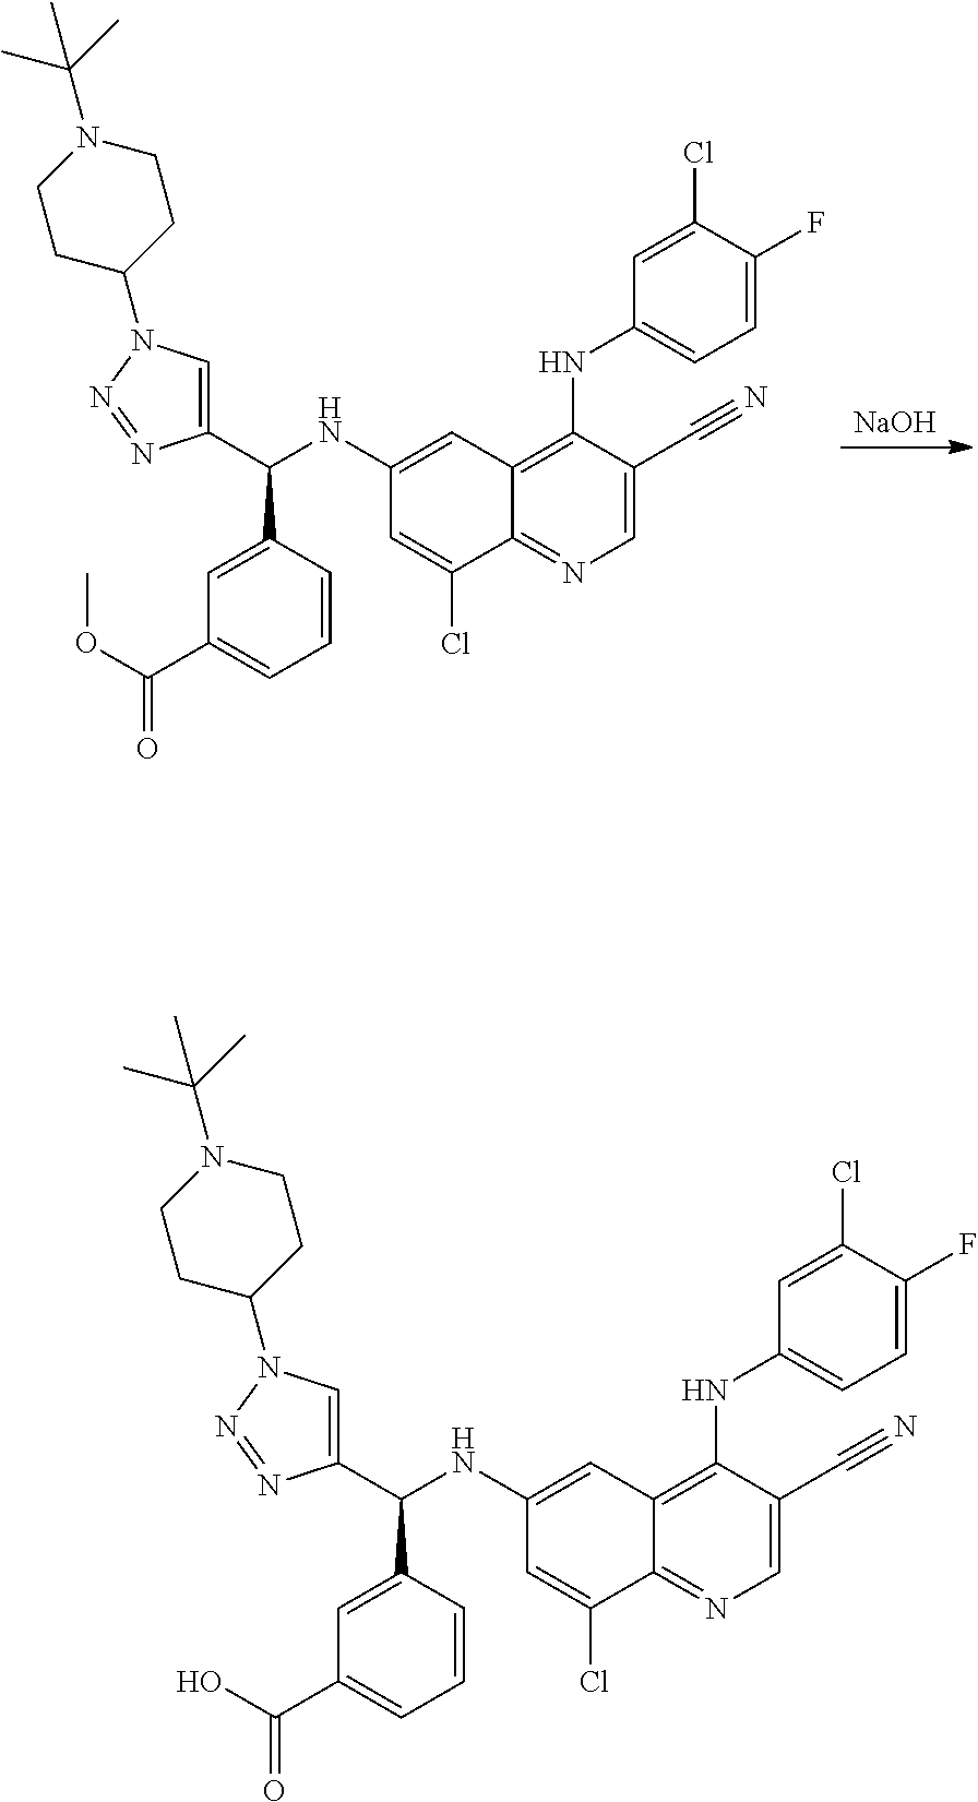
[NaOH].C1(NC(C2=CC(C(OC)=O)=CC=C2)C2=CN(C3CCN(C(C)(C)C)CC3)N=N2)=CC2=C(NC3=CC=C(F)C(Cl)=C3)C(C#N)=CN=C2C(Cl)=C1.C1(NC(C2=CC(C(O)=O)=CC=C2)C2=CN(C3CCN(C(C)(C)C)CC3)N=N2)=CC2=C(NC3=CC=C(F)C(Cl)=C3)C(C#N)=CN=C2C(Cl)=C1
